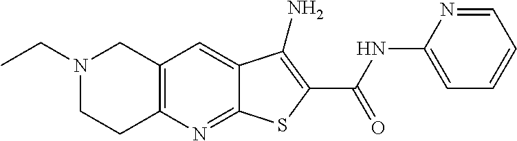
N1(CC)CCC2=C(C1)C=C1C(=N2)SC(C(NC2=CC=CC=N2)=O)=C1N
